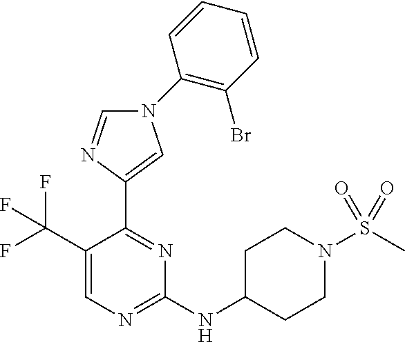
C1(NC2CCN(S(C)(=O)=O)CC2)=NC=C(C(F)(F)F)C(C2=CN(C3=C(Br)C=CC=C3)C=N2)=N1
